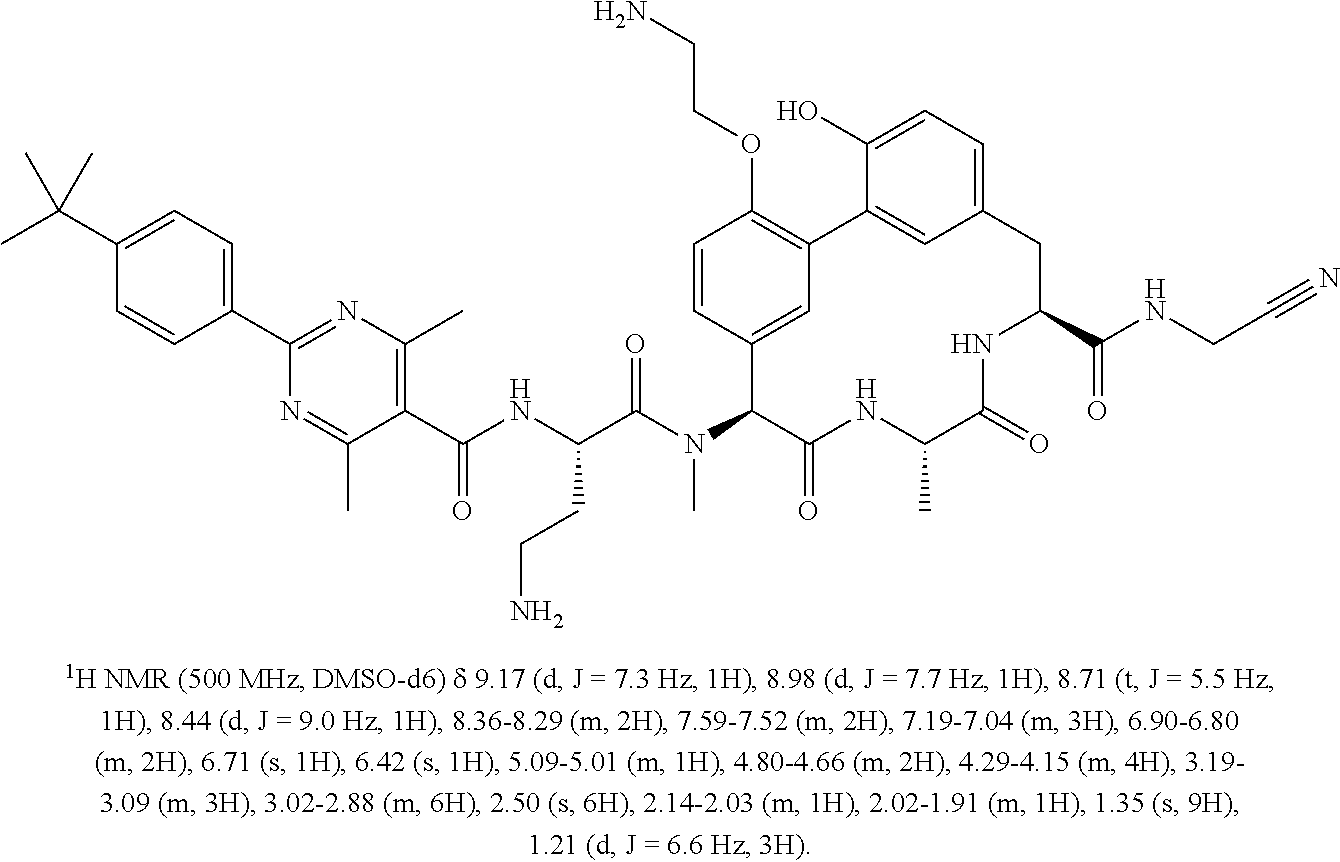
C1(C2=NC(C)=C(C(NC(C(N(C3C(=O)NC(C)C(=O)NC(C(NCC#N)=O)CC4=CC=C(O)C(=C4)C4=C(OCCN)C=CC3=C4)C)=O)CCN)=O)C(C)=N2)=CC=C(C(C)(C)C)C=C1
